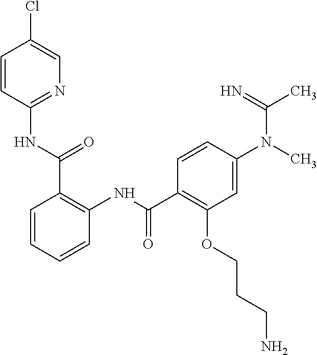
C1=CC(NC(=O)C2=C(NC(=O)C3=C(OCCCN)C=C(N(C)C(=N)C)C=C3)C=CC=C2)=NC=C1Cl
